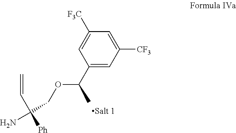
C1(C(OCC(N)(C=C)[Ph])C)=CC([CF3])=CC([F3C])=C1
